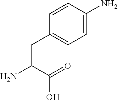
C(C(=O)O)(N)CC1=CC=C(N)C=C1
